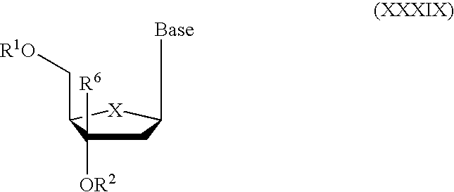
C1C([R6])([OR2])C(C[R1O])[X]C1[Base]
